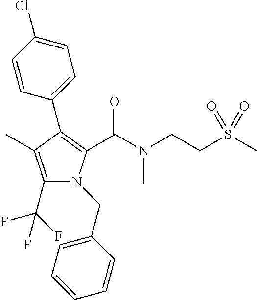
C1(C(F)(F)F)=C(C)C(C2=CC=C(Cl)C=C2)=C(C(N(CCS(C)(=O)=O)C)=O)N1CC1=CC=CC=C1
